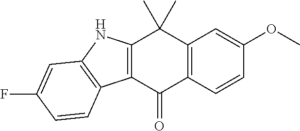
C12=C(C=CC(OC)=C1)C(=O)C1=C(C2(C)C)NC2=C1C=CC(F)=C2
